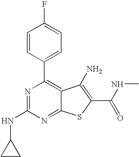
C1=CC(C2=C3C(=NC(NC4CC4)=N2)SC(C(=O)NC)=C3N)=CC=C1F
